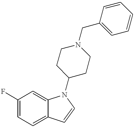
C1(F)=CC=C2C(=C1)N(C1CCN(CC3=CC=CC=C3)CC1)C=C2
